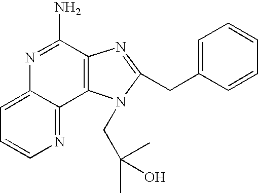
C12=CC=CN=C1C1=C(C(N)=N2)N=C(CC2=CC=CC=C2)N1CC(C)(C)O
